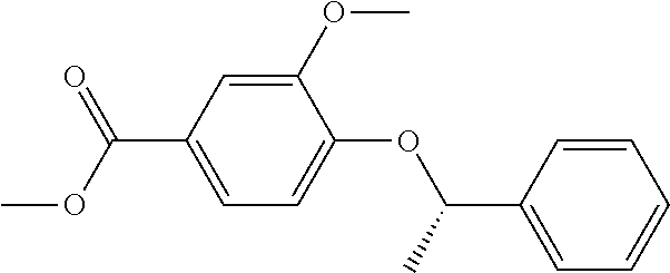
C1(OC)=CC(C(OC)=O)=CC=C1OC(C1=CC=CC=C1)C
